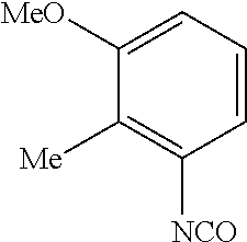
C1=CC=C([MeO])C([Me])=C1[NCO]
